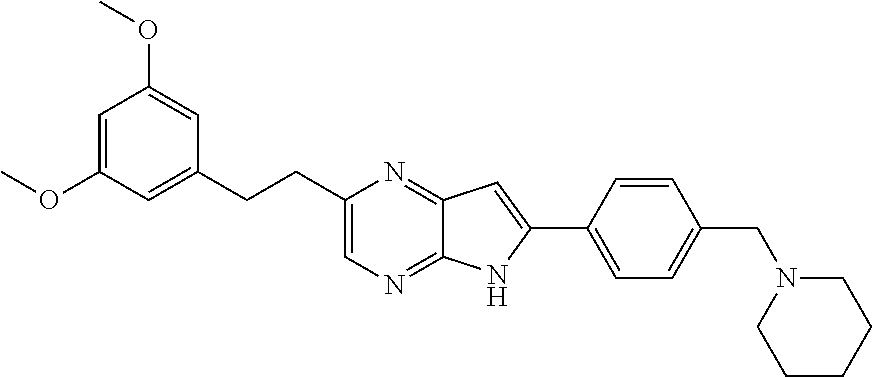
C1=C(OC)C=C(CCC2=CN=C3C(=N2)C=C(C2=CC=C(CN4CCCCC4)C=C2)N3)C=C1OC
